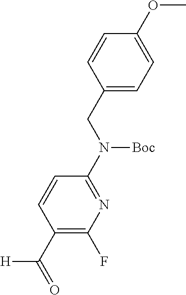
C1=CC(CN(C2=NC(F)=C(C(=O)[H])C=C2)[Boc])=CC=C1OC
